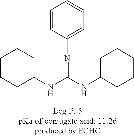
C1CCC(NC(NC2CCCCC2)=NC2=CC=CC=C2)CC1
